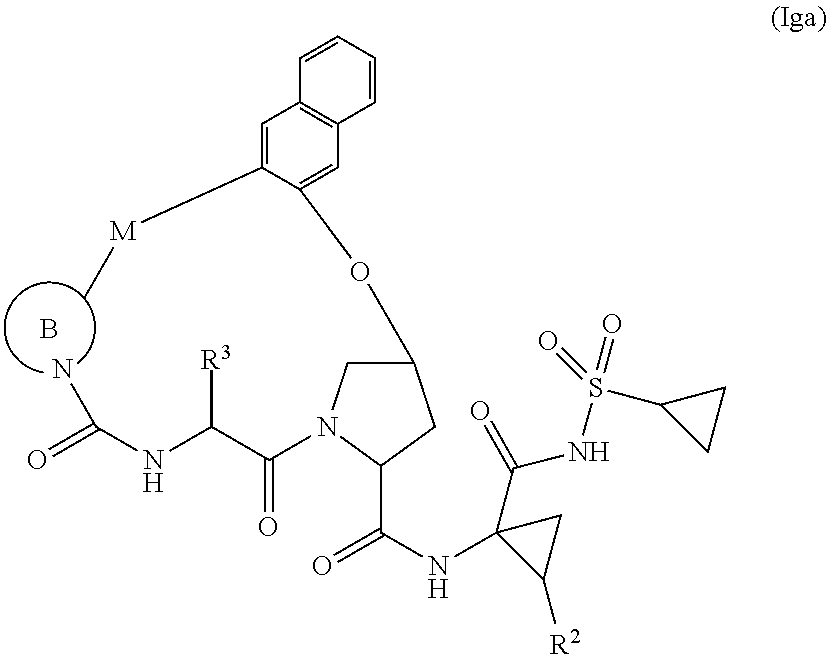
B.C1=CC=CC2=C1C=C([M]C)C(OC1CN(C(C(NC(N)=O)[R3])=O)C(C(NC3(C(NS(=O)(C4CC4)=O)=O)C([R2])C3)=O)C1)=C2
